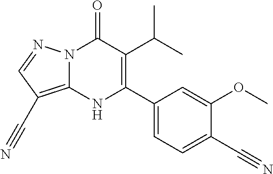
N12C(=C(C#N)C=N1)NC(C1=CC=C(C#N)C(OC)=C1)=C(C(C)C)C2=O
